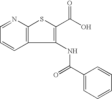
C1=NC2=C(C=C1)C(NC(C1=CC=CC=C1)=O)=C(C(=O)O)S2
